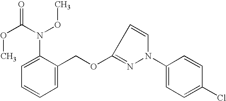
C1=C(COC2=NN(C3=CC=C(Cl)C=C3)C=C2)C(N(C(OC)=O)OC)=CC=C1
